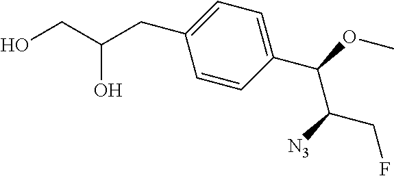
C(C1=CC=C(C(OC)C([N3])CF)C=C1)C(CO)O
